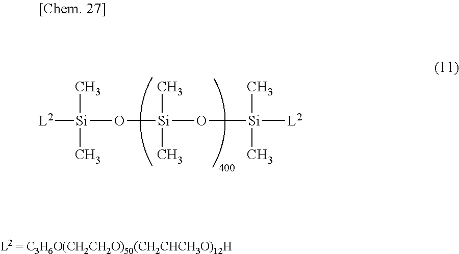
[L2][Si](O[Si](O[Si]([L2])(C)C)(C)C)(C)C
